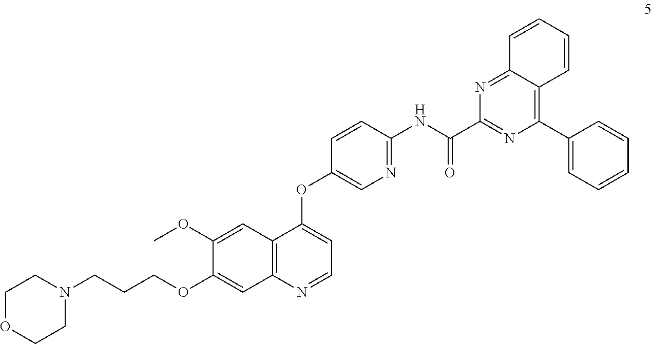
N1(CCCOC2=CC3=C(C(OC4=CN=C(NC(C5=NC(C6=CC=CC=C6)=C6C(=N5)C=CC=C6)=O)C=C4)=CC=N3)C=C2OC)CCOCC1
